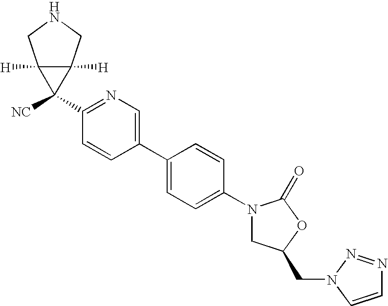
C1(N2CC(CN3C=CN=N3)OC2=O)=CC=C(C2=CN=C(C3([NC])C4([H])C3([H])CNC4)C=C2)C=C1
